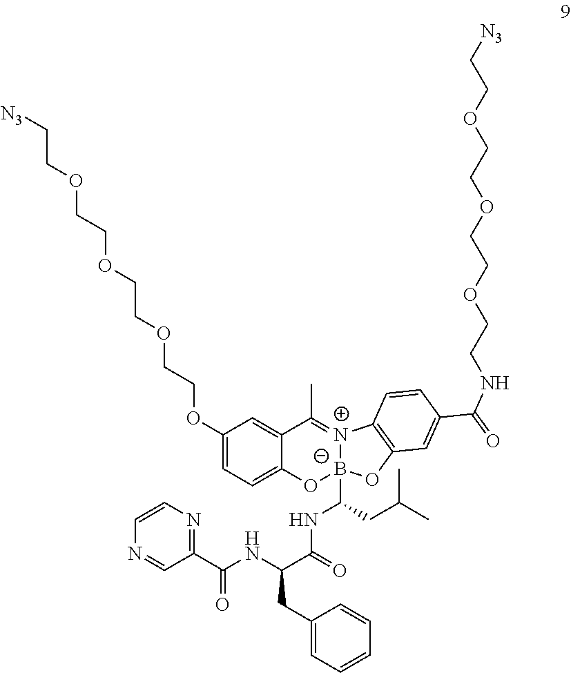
C(OCCOCCOCCOC1=CC=C2C(=C1)C(C)=[N+]1[B-](C(CC(C)C)NC(C(NC(C3=NC=CN=C3)=O)CC3=CC=CC=C3)=O)(O2)OC2=C1C=CC(C(=O)NCCOCCOCCOCC[N3])=C2)C[N3]
